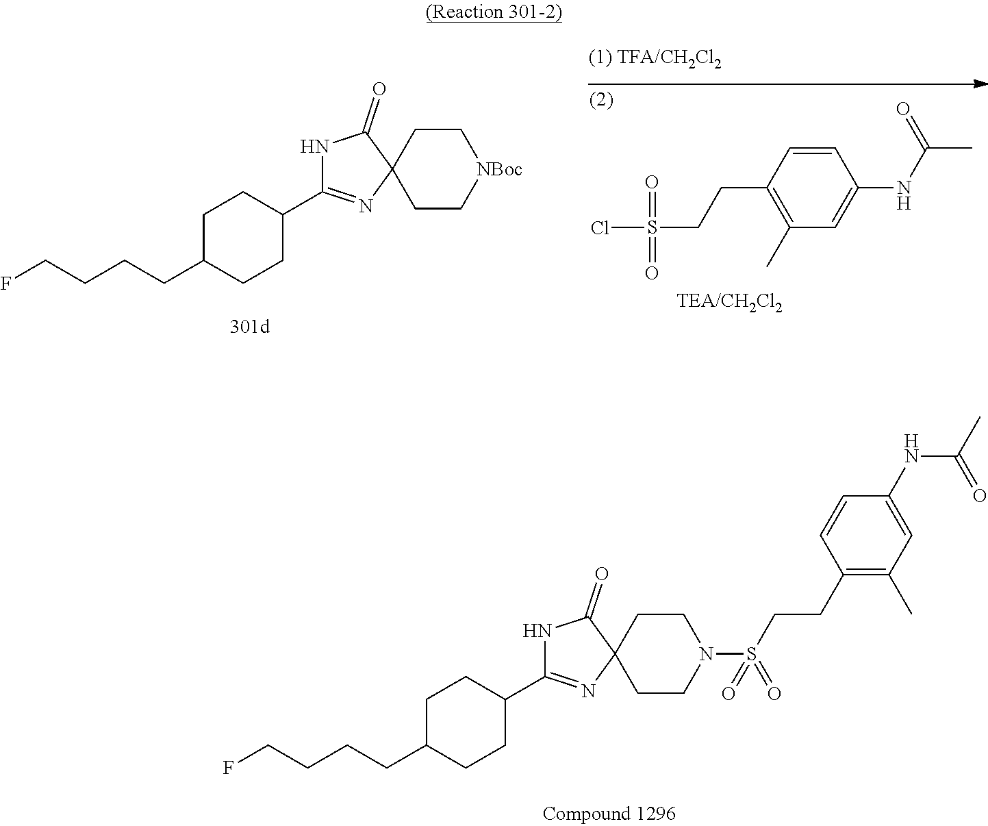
FCCCCC1CCC(C2=NC3(C(=O)N2)CC[NBoc]CC3)CC1.ClS(CCC1=C(C)C=C(NC(C)=O)C=C1)(=O)=O.FCCCCC1CCC(C2=NC3(C(=O)N2)CCN(S(CCC2=C(C)C=C(NC(=O)C)C=C2)(=O)=O)CC3)CC1
